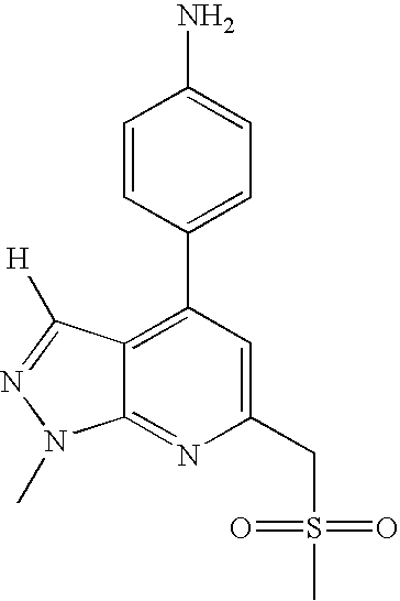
C1=CC(C2=C3C(=NC(CS(=O)(=O)C)=C2)N(C)N=C3[H])=CC=C1N
